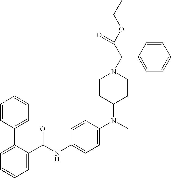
C1=C(C(NC2=CC=C(N(C3CCN(C(C(OCC)=O)C4=CC=CC=C4)CC3)C)C=C2)=O)C(C2=CC=CC=C2)=CC=C1
